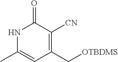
N1C(C)=CC(C[OTBDMS])=C([CN])C1=O
